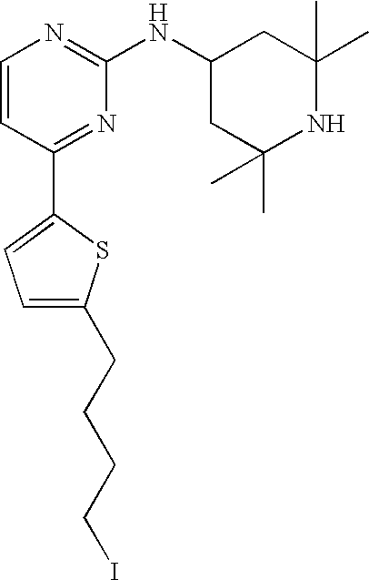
C1=CC(C2=CC=C(CCCCI)S2)=NC(NC2CC(C)(C)NC(C)(C)C2)=N1
